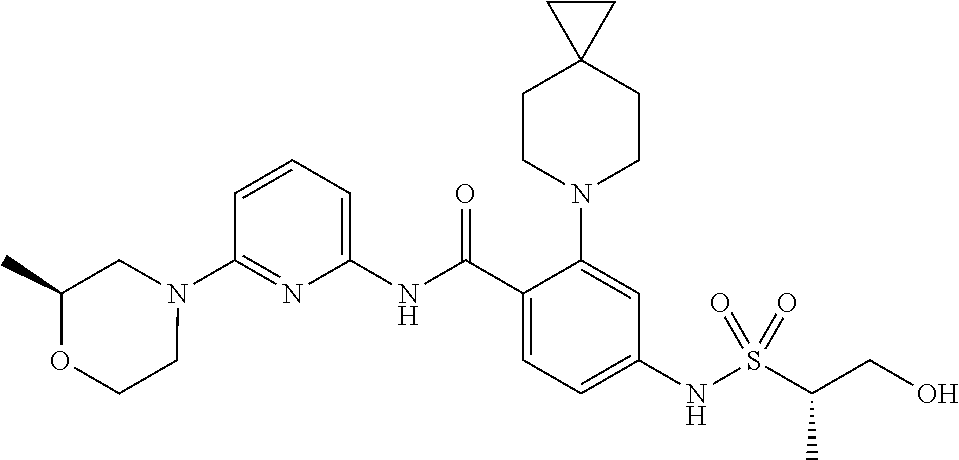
N1(C2=NC(NC(C3=CC=C(NS(C(CO)C)(=O)=O)C=C3N3CCC4(CC3)CC4)=O)=CC=C2)CC(C)OCC1
